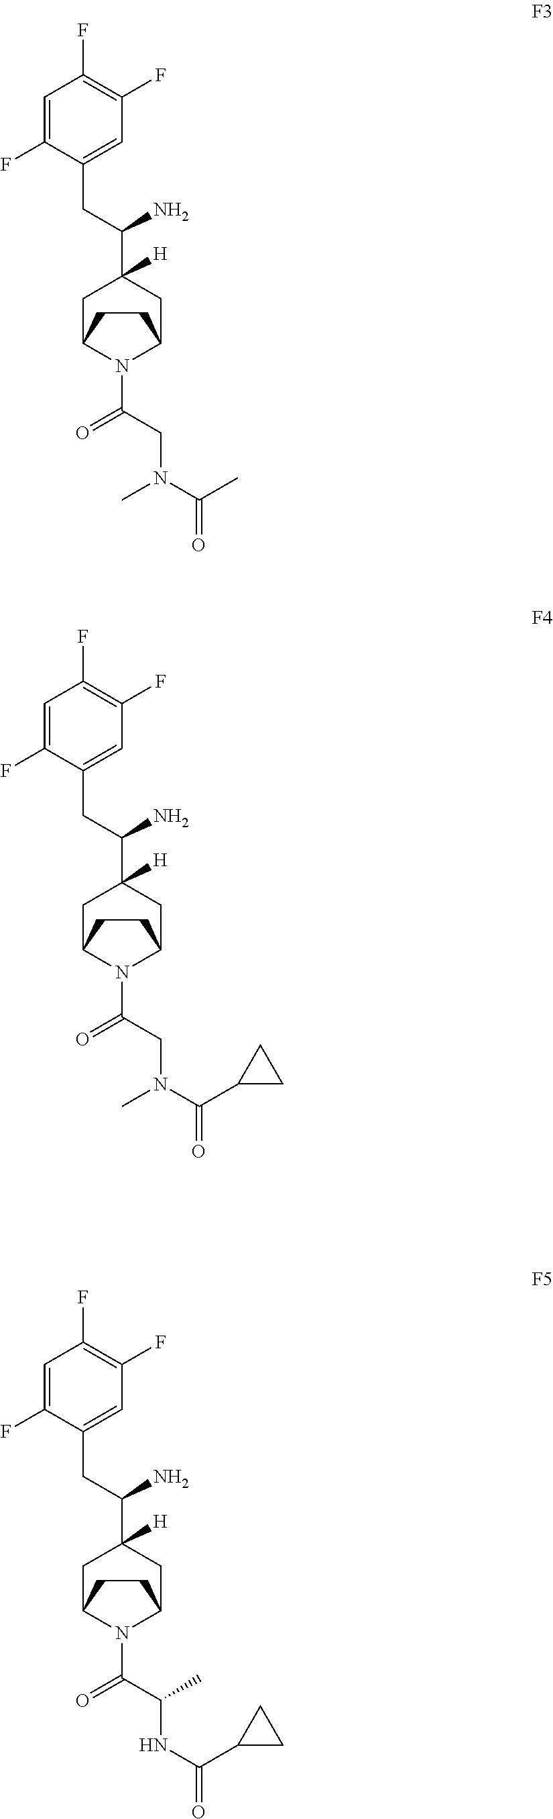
C1=C(F)C(CC(C2([H])CC3N(C(=O)CN(C(C)=O)C)C(C2)CC3)N)=CC(F)=C1F.C1=C(F)C(CC(C2([H])CC3N(C(=O)CN(C(C4CC4)=O)C)C(C2)CC3)N)=CC(F)=C1F.C1=C(F)C(CC(C2([H])CC3N(C(=O)C(NC(C4CC4)=O)C)C(C2)CC3)N)=CC(F)=C1F
